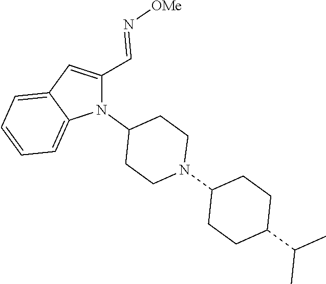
N1(C2CCN(C3CCC(C(C)C)CC3)CC2)C(C=N[OMe])=CC2=CC=CC=C12
